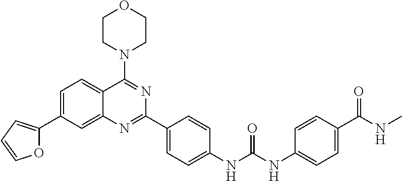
C1=C(C2=CC=CO2)C=C2C(=C1)C(N1CCOCC1)=NC(C1=CC=C(NC(NC3=CC=C(C(NC)=O)C=C3)=O)C=C1)=N2
